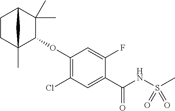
C1(Cl)=C(OC2C(C)(C)C3CCC2(C)C3)C=C(F)C(C(NS(C)(=O)=O)=O)=C1
